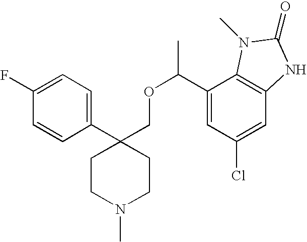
C1(C2(COC(C3=CC(Cl)=CC4=C3N(C)C(=O)N4)C)CCN(C)CC2)=CC=C(F)C=C1
